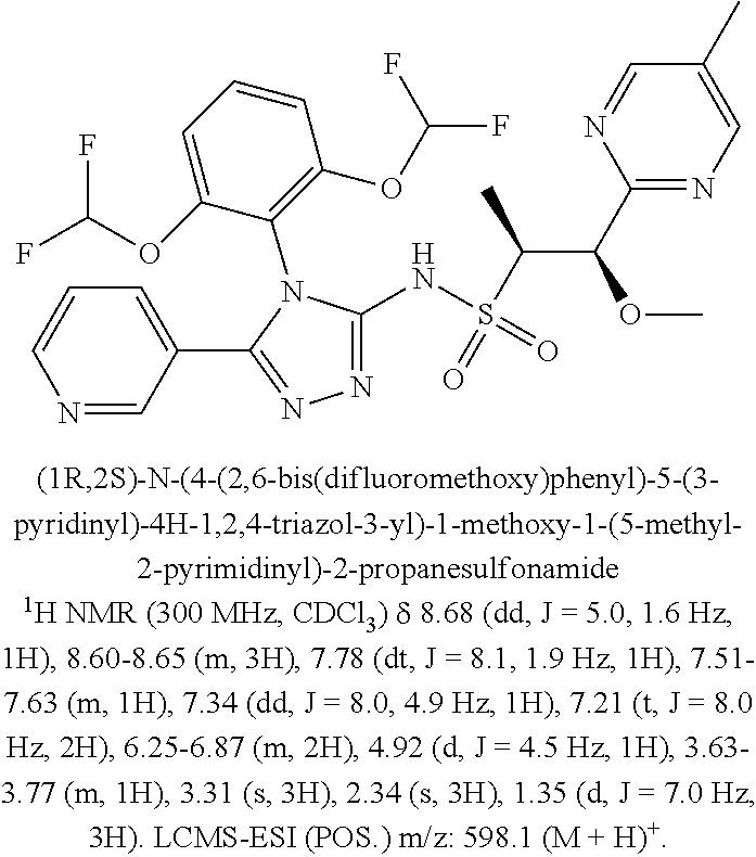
C1=C(OC(F)F)C(N2C(NS(C(C(C3=NC=C(C)C=N3)OC)C)(=O)=O)=NN=C2C2=CC=CN=C2)=C(OC(F)F)C=C1
